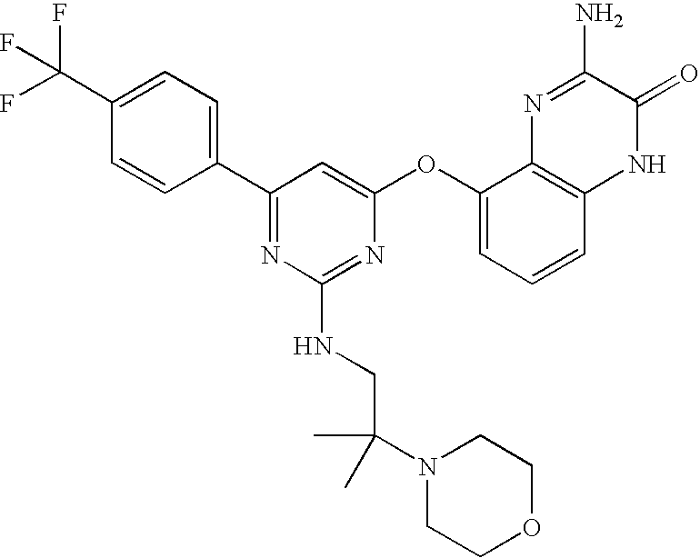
C1=CC(C(F)(F)F)=CC=C1C1=NC(NCC(N2CCOCC2)(C)C)=NC(OC2=CC=CC3=C2N=C(N)C(=O)N3)=C1
